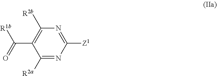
C1([R2a])=NC([Z1])=NC([R2b])=C1C(=O)[R1b]
